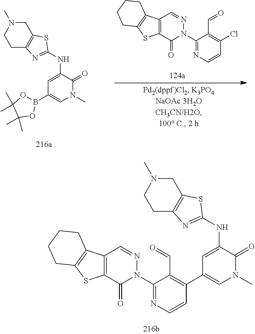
C1(NC2=CC(B3OC(C)(C)C(C)(C)O3)=CN(C)C2=O)=NC2=C(S1)CN(C)CC2.C12=C(C(=O)N(C3=NC=CC(Cl)=C3C=O)N=C1)SC1=C2CCCC1.C12=C(C(=O)N(C3=NC=CC(C4=CN(C)C(=O)C(NC5=NC6=C(S5)CN(C)CC6)=C4)=C3C=O)N=C1)SC1=C2CCCC1
